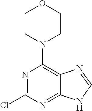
N1=C(Cl)N=C2C(=C1N1CCOCC1)N=CN2
